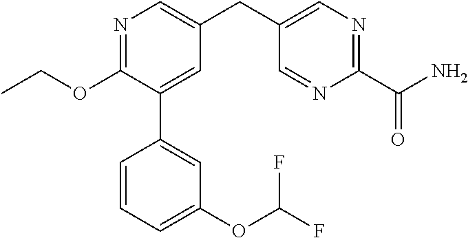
N1=C(OCC)C(C2=CC(OC(F)F)=CC=C2)=CC(CC2=CN=C(C(N)=O)N=C2)=C1
